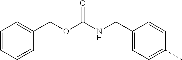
C1=CC=CC(COC(NCC2=CC=C(C)C=C2)=O)=C1
